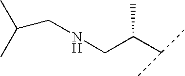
N(CC(C(C)C)C)CC(C)C
